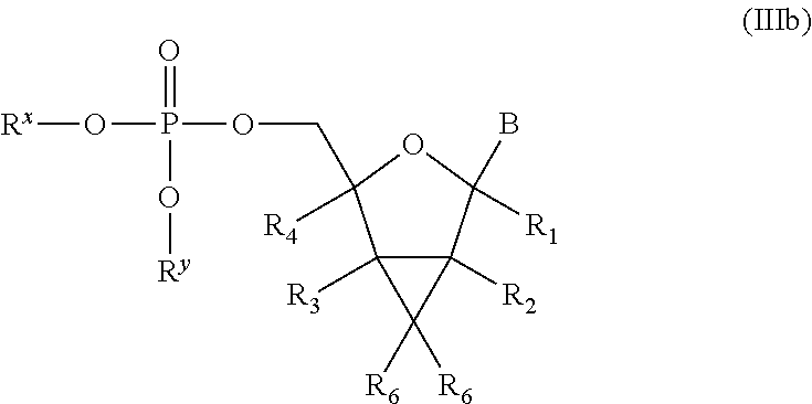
C12([R3])C([R2])(C(B)([R1])OC1([R4])COP(O[Rx])(=O)O[Ry])C2([R6])[R6]
